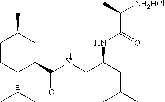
C1CC(C(C)C)C(C(NCC(CC(C)C)NC(C(C)[NH2HCl])=O)=O)CC1C
